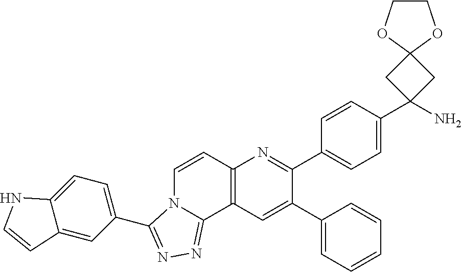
C1(C2=CC3=C(N=C2C2=CC=C(C4(N)CC5(C4)OCCO5)C=C2)C=CN2C3=NN=C2C2=CC=C3C(=C2)C=CN3)=CC=CC=C1
